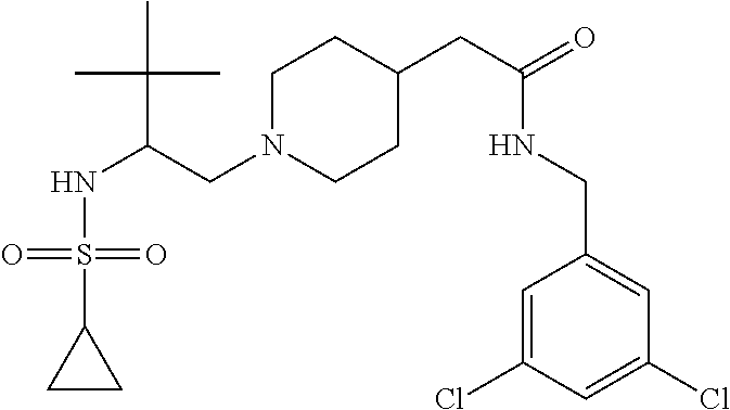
O=S(NC(C(C)(C)C)CN1CCC(CC(NCC2=CC(Cl)=CC(Cl)=C2)=O)CC1)(=O)C1CC1
